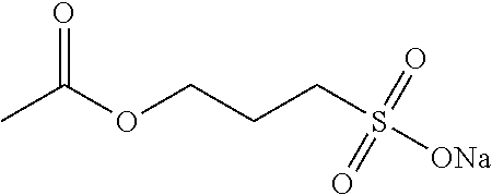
CC(OCCCS([ONa])(=O)=O)=O
